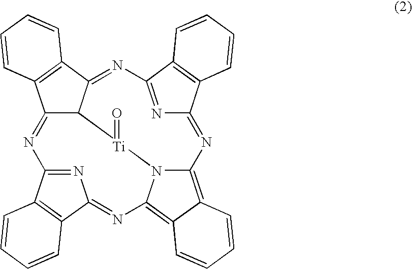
C12=NC3=NC(=NC4=C5C(=C6N4[Ti](=O)C1C(=NC1=NC(=N6)C4=C1C=CC=C4)C1=C2C=CC=C1)C=CC=C5)C1=C3C=CC=C1
